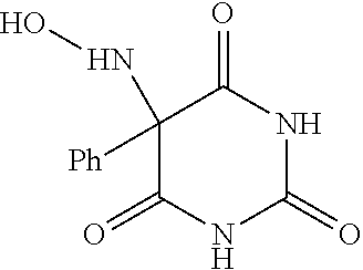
C1(=O)NC(=O)NC(=O)C1(NO)[Ph]
